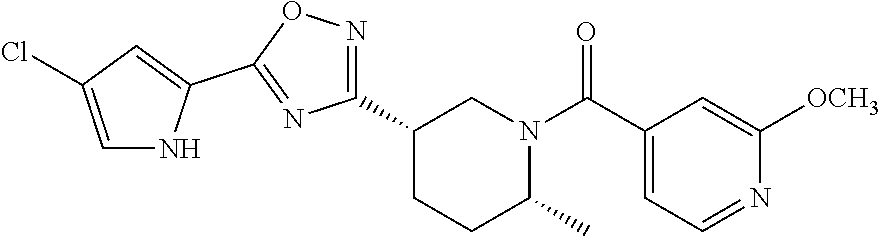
C1(C2=NOC(C3=CC(Cl)=CN3)=N2)CCC(C)N(C(C2=CC=NC([OCH3])=C2)=O)C1
